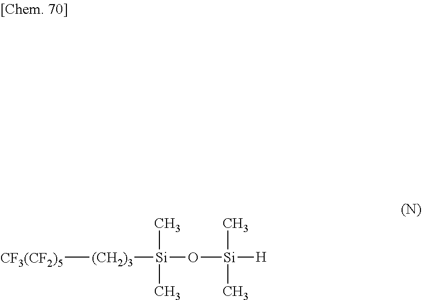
[CF3(CF2)5][(CH2)3][Si](C)(C)O[Si](C)([H])C
